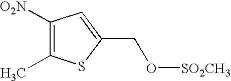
O(CC1=CC([O2N])=C(C)S1)[SO2CH3]
